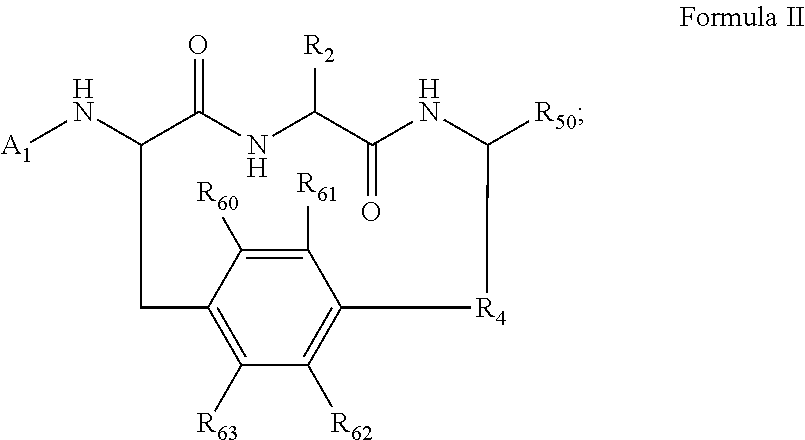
[A1]NC1C(=O)NC([R2])C(=O)NC([R50])[R4]C2=C([R62])C([R63])=C(C1)C([R60])=C2[R61]
